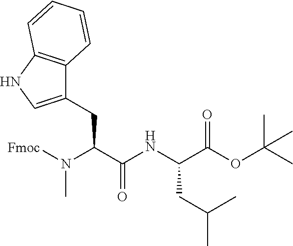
N(C(C(NC(C(OC(C)(C)C)=O)CC(C)C)=O)CC1=CNC2=C1C=CC=C2)([Fmoc])C
